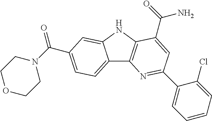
C12=CC=C(C(N3CCOCC3)=O)C=C1NC1=C2N=C(C2=CC=CC=C2Cl)C=C1C(=O)N
